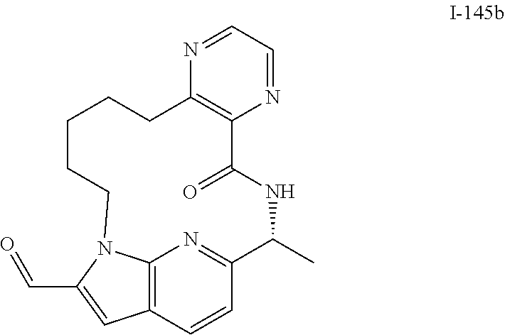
C12=C(N=CC=N1)C(=O)NC(C)C1=NC3=C(C=C1)C=C(C=O)N3CCCCC2
